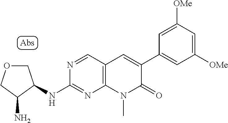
N(C1=NC2=C(C=N1)C=C(C1=CC([OMe])=CC([OMe])=C1)C(=O)N2C)C1C(N)COC1
